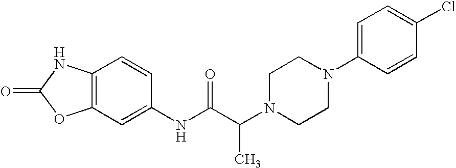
O=C1OC2=C(N1)C=CC(NC(C(N1CCN(C3=CC=C(Cl)C=C3)CC1)C)=O)=C2
